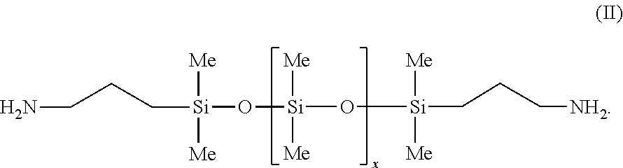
O([Si]([Me])([Me])CCC[NH2])[Si]([Me])([Me])O[Si]([Me])(CCCN)[Me]
